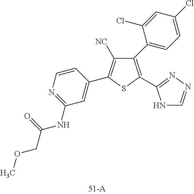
C1(NC(COC)=O)=NC=CC(C2=C([NC])C(C3=CC=C(Cl)C=C3Cl)=C(C3=NN=CN3)S2)=C1
